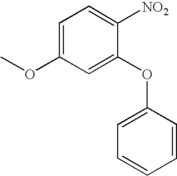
C1=C(OC)C=C(OC2=CC=CC=C2)C([NO2])=C1
